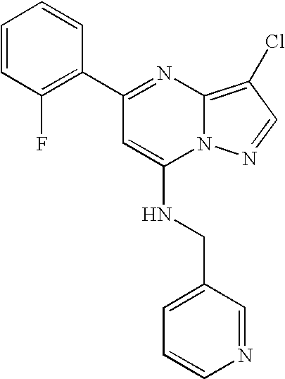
C1(C2=NC3=C(Cl)C=NN3C(NCC3=CC=CN=C3)=C2)=C(F)C=CC=C1
